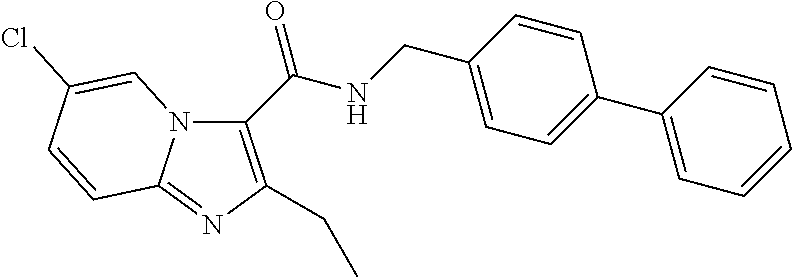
C1(C(=O)NCC2=CC=C(C3=CC=CC=C3)C=C2)=C(CC)N=C2N1C=C(Cl)C=C2
